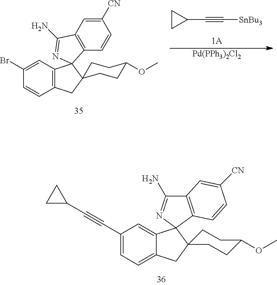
C12=CC=C(C#CC3CC3)C=C1C1(N=C(N)C3=C1C=CC([CN])=C3)C1(C2)CCC(OC)CC1.C1(C#C[SnBu3])CC1.[Pd(PPh3)2Cl2].C12=C(C=C(Br)C=C1)C1(C3(C2)CCC(OC)CC3)C2=C(C=C([CN])C=C2)C(N)=N1
